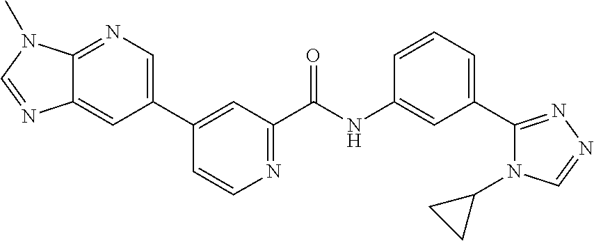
C1(C2=CN=C3C(=C2)N=CN3C)=CC(C(NC2=CC(C3=NN=CN3C3CC3)=CC=C2)=O)=NC=C1
